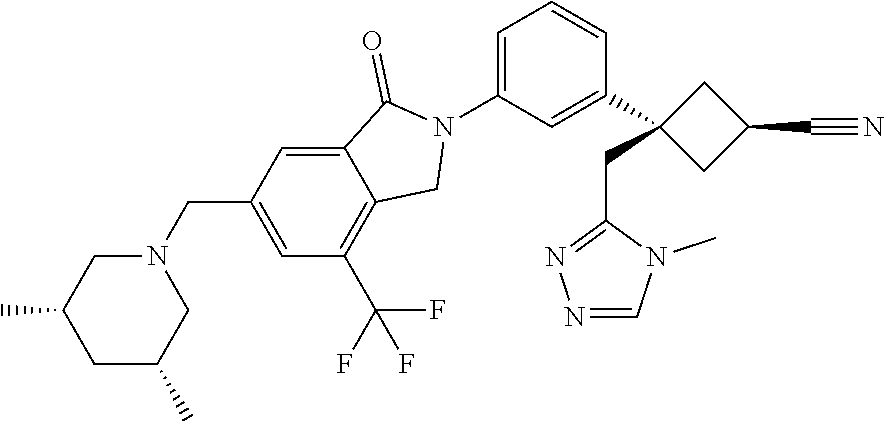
C1=NN=C(CC2(C3=CC(N4C(=O)C5=CC(CN6CC(C)CC(C)C6)=CC(C(F)(F)F)=C5C4)=CC=C3)CC(C#N)C2)N1C
